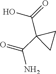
OC(C1(C(=O)N)CC1)=O
